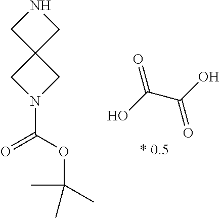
N1CC2(C1)CN(C(OC(C)(C)C)=O)C2.OC(=O)C(O)=O
